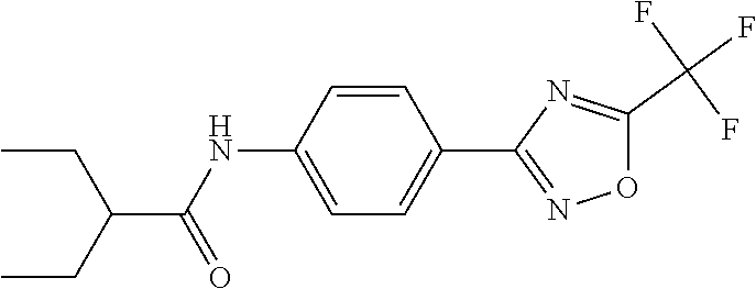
C1=C(NC(C(CC)CC)=O)C=CC(C2=NOC(C(F)(F)F)=N2)=C1
